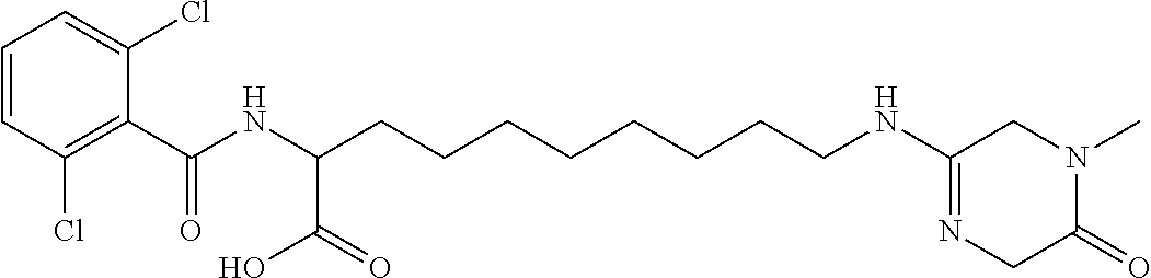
C1=CC(Cl)=C(C(NC(CCCCCCCCNC2=NCC(=O)N(C)C2)C(=O)O)=O)C(Cl)=C1
